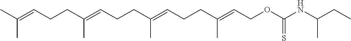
C(=CCCC(=CCCC(=CCOC(NC(CC)C)=S)C)C)(C)CCC=C(C)C
